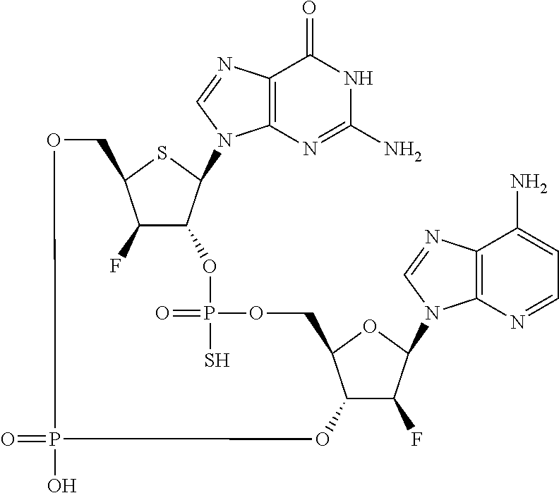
C12=C(N=CN1C1C3C(F)C(S1)COP(O)(=O)OC1C(F)C(N4C5=C(C(N)=CC=N5)N=C4)OC1COP(=O)(S)O3)C(=O)NC(N)=N2
